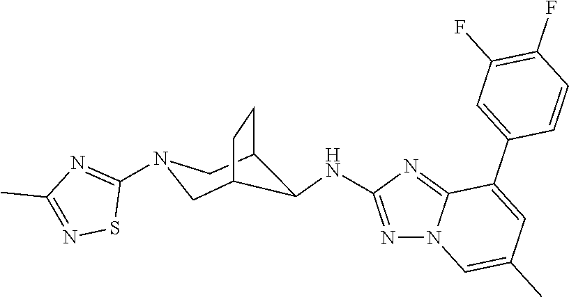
N1=C(NC2C3CCC2CN(C2=NC(C)=NS2)C3)N=C2N1C=C(C)C=C2C1=CC(F)=C(F)C=C1
